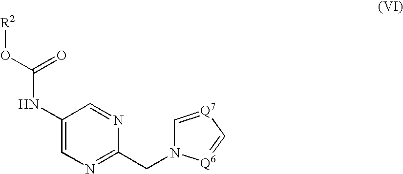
C1(NC(=O)O[R2])=CN=C(CN2C=[Q7]C=[Q6]2)N=C1
